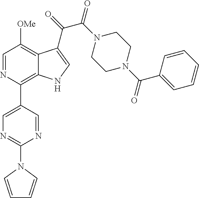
N1=C(N2C=CC=C2)N=CC(C2=C3C(=C([OMe])C=N2)C(C(=O)C(N2CCN(C(C4=CC=CC=C4)=O)CC2)=O)=CN3)=C1
